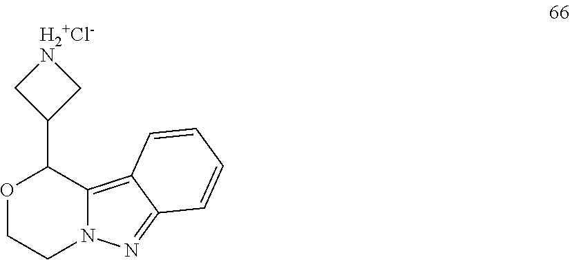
O1CCN2C(=C3C(=N2)C=CC=C3)C1C1C[H2+Cl-N]C1
